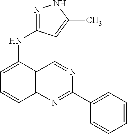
C1=C(NC2=NNC(C)=C2)C2=C(C=C1)N=C(C1=CC=CC=C1)N=C2
